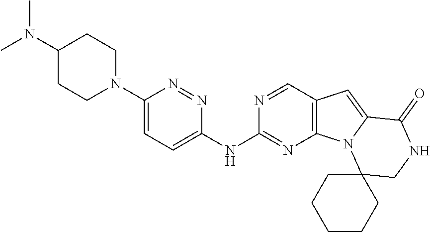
N(C)(C1CCN(C2=CC=C(NC3=NC4=C(C=N3)C=C3N4C4(CNC3=O)CCCCC4)N=N2)CC1)C
